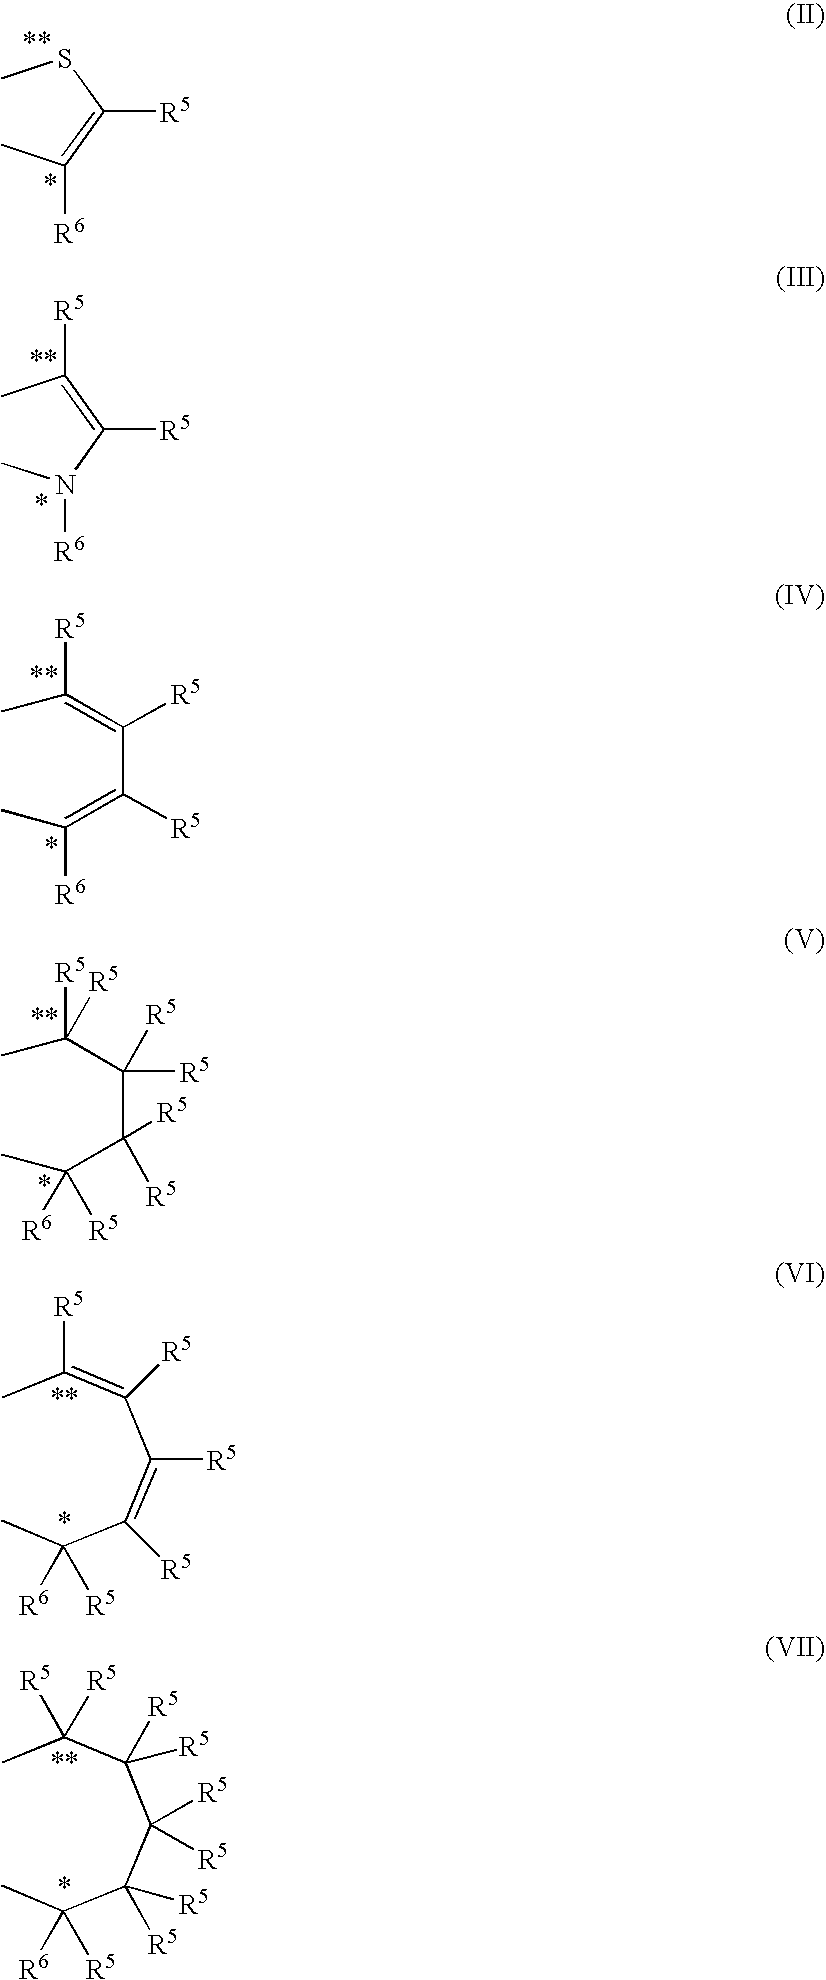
CSC(=C(C)[R6])[R5].CC(=C(N(C)[R6])[R5])[R5].C(=C(C)[R5])(C(=C(C)[R6])[R5])[R5].CC(C(C(C(C)([R6])[R5])([R5])[R5])([R5])[R5])([R5])[R5].C(=C(C)[R5])(C(=C(C(C)([R6])[R5])[R5])[R5])[R5].C(C(C)([R5])[R5])(C(C(C(C)([R6])[R5])([R5])[R5])([R5])[R5])([R5])[R5]
